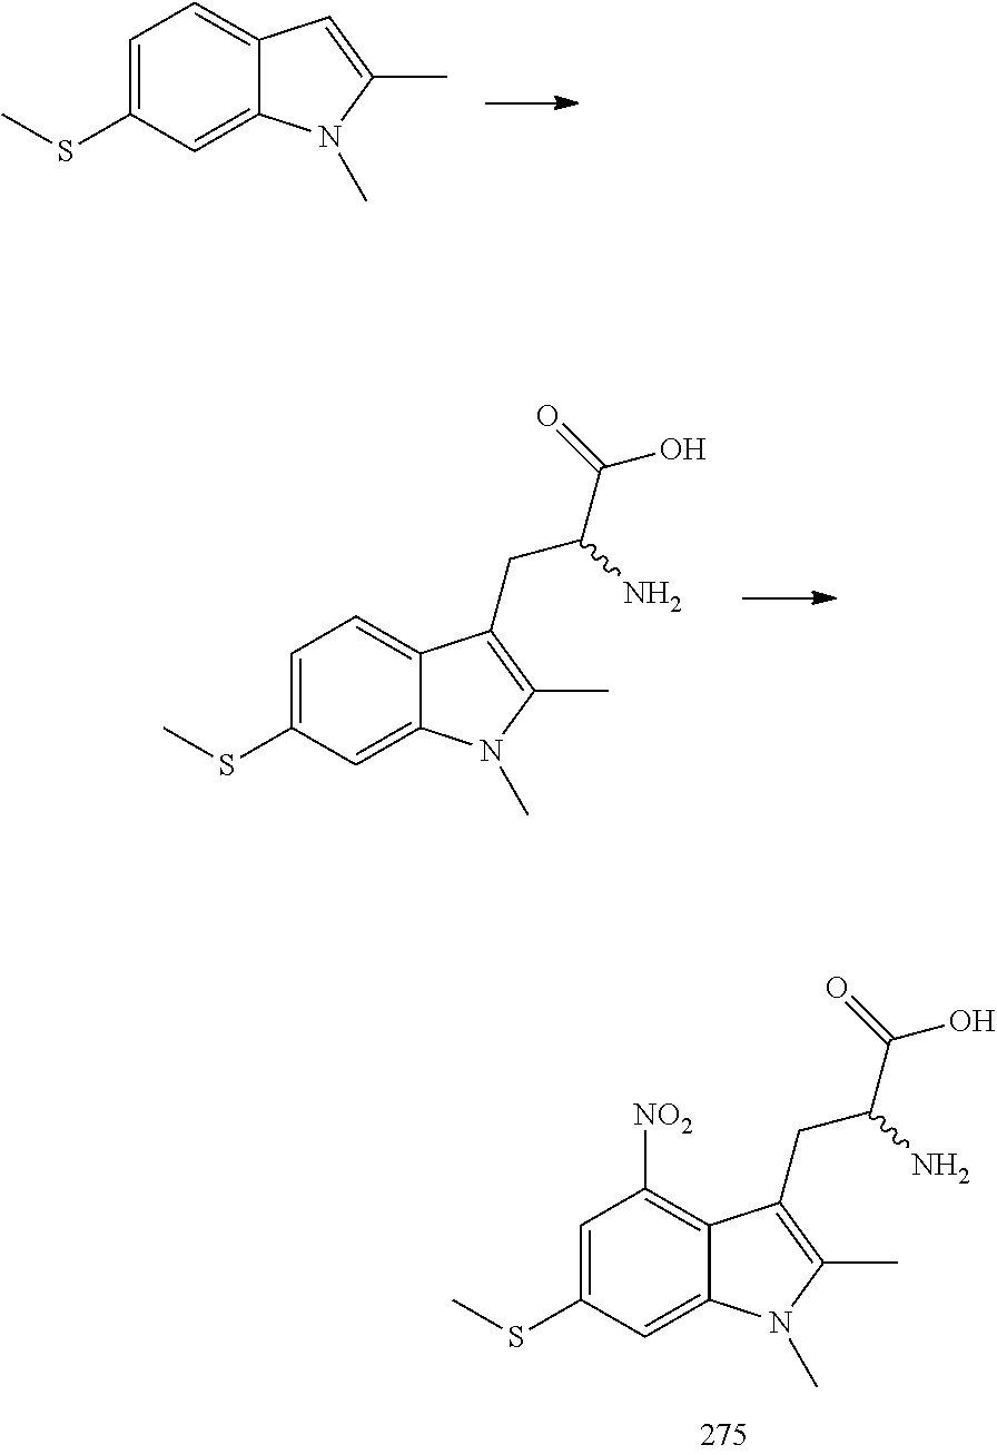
C1=C(SC)C=C2C(=C1)C(CC(C(O)=O)N)=C(C)N2C.C1=C(SC)C=C2C(=C1[NO2])C(CC(C(O)=O)N)=C(C)N2C.C1=C(SC)C=C2C(=C1)C=C(C)N2C
